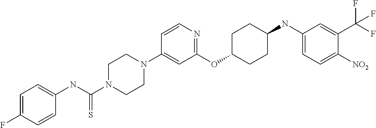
C1(OC2CCC(NC3=CC=C([NO2])C(C(F)(F)F)=C3)CC2)=NC=CC(N2CCN(C(NC3=CC=C(F)C=C3)=S)CC2)=C1
